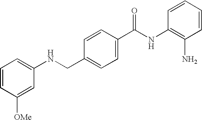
N(CC1=CC=C(C(NC2=C(N)C=CC=C2)=O)C=C1)C1=CC=CC([OMe])=C1
